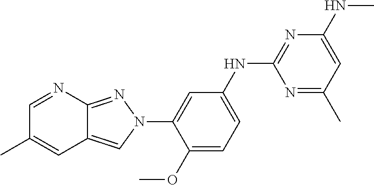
C1=C(NC2=NC(NC)=CC(C)=N2)C=C(N2C=C3C(=N2)N=CC(C)=C3)C(OC)=C1
